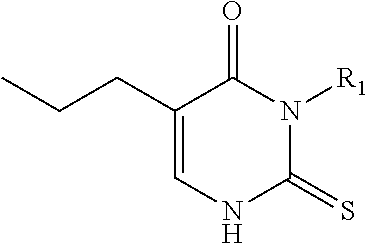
C1(CCC)=CNC(=S)N([R1])C1=O
